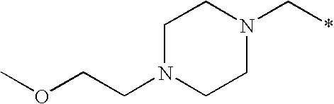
C1N(CCOC)CCN(C*)C1
